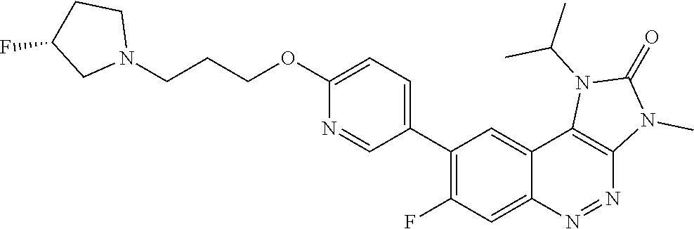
C1(C2=C(F)C=C3C(=C2)C2=C(N=N3)N(C)C(=O)N2C(C)C)=CC=C(OCCCN2CCC(F)C2)N=C1
